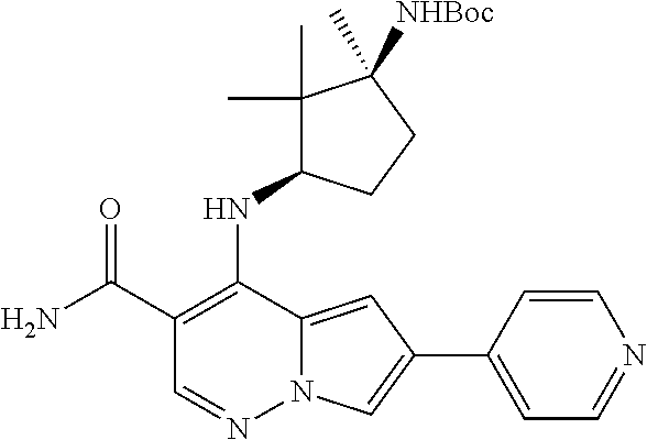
N12C(=CC(C3=CC=NC=C3)=C1)C(NC1C(C)(C)C(C)([NHBoc])CC1)=C(C(N)=O)C=N2
